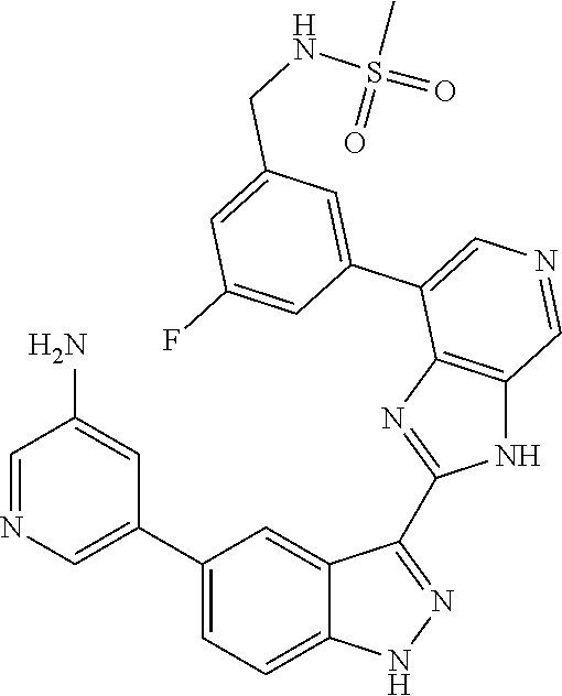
C1(C2=CN=CC(N)=C2)=CC=C2C(=C1)C(C1=NC3=C(N1)C=NC=C3C1=CC(CNS(=O)(C)=O)=CC(F)=C1)=NN2
